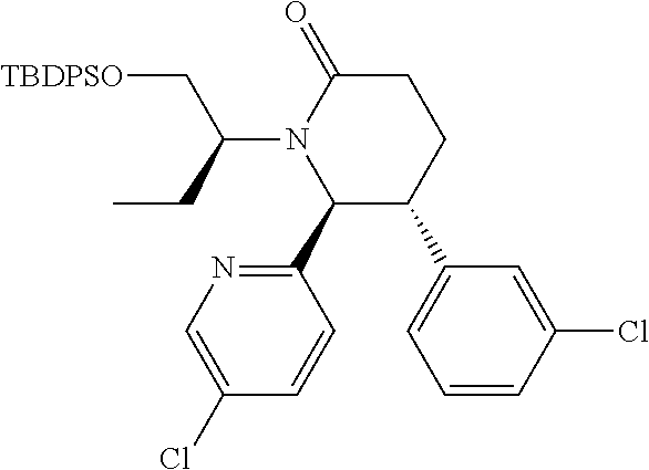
C1C(=O)N(C(C[TBDPSO])CC)C(C2=NC=C(Cl)C=C2)C(C2=CC=CC(Cl)=C2)C1
